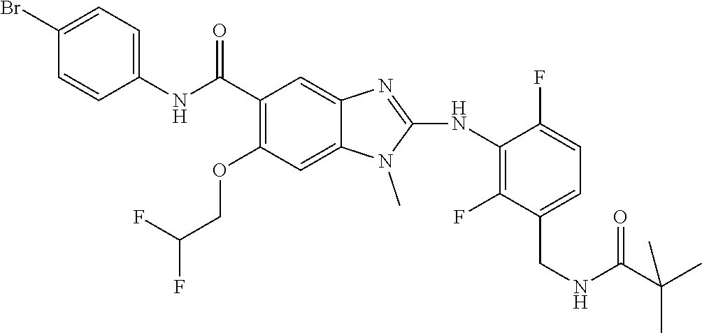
C1(Br)=CC=C(NC(C2=C(OCC(F)F)C=C3C(=C2)N=C(NC2=C(F)C(CNC(=O)C(C)(C)C)=CC=C2F)N3C)=O)C=C1
